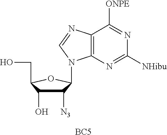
C12=C(N=C([NHibu])N=C1[ONPE])N(C1C([N3])C(O)C(CO)O1)C=N2.[BC5]
